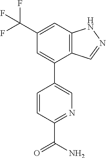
C12=C(C=C(C(F)(F)F)C=C1C1=CN=C(C(N)=O)C=C1)NN=C2
